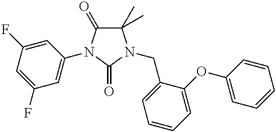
C1(C)(C)C(=O)N(C2=CC(F)=CC(F)=C2)C(=O)N1CC1=CC=CC=C1OC1=CC=CC=C1
